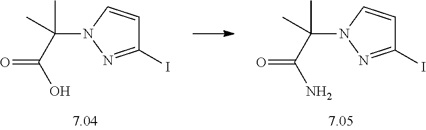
C1(I)=NN(C(C(=O)N)(C)C)C=C1.C1(I)=NN(C(C(=O)O)(C)C)C=C1
